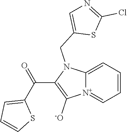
[N+]12=CC=CC=C1N(CC1=CN=C(Cl)S1)C(C(C1=CC=CS1)=O)=C2[-O]
